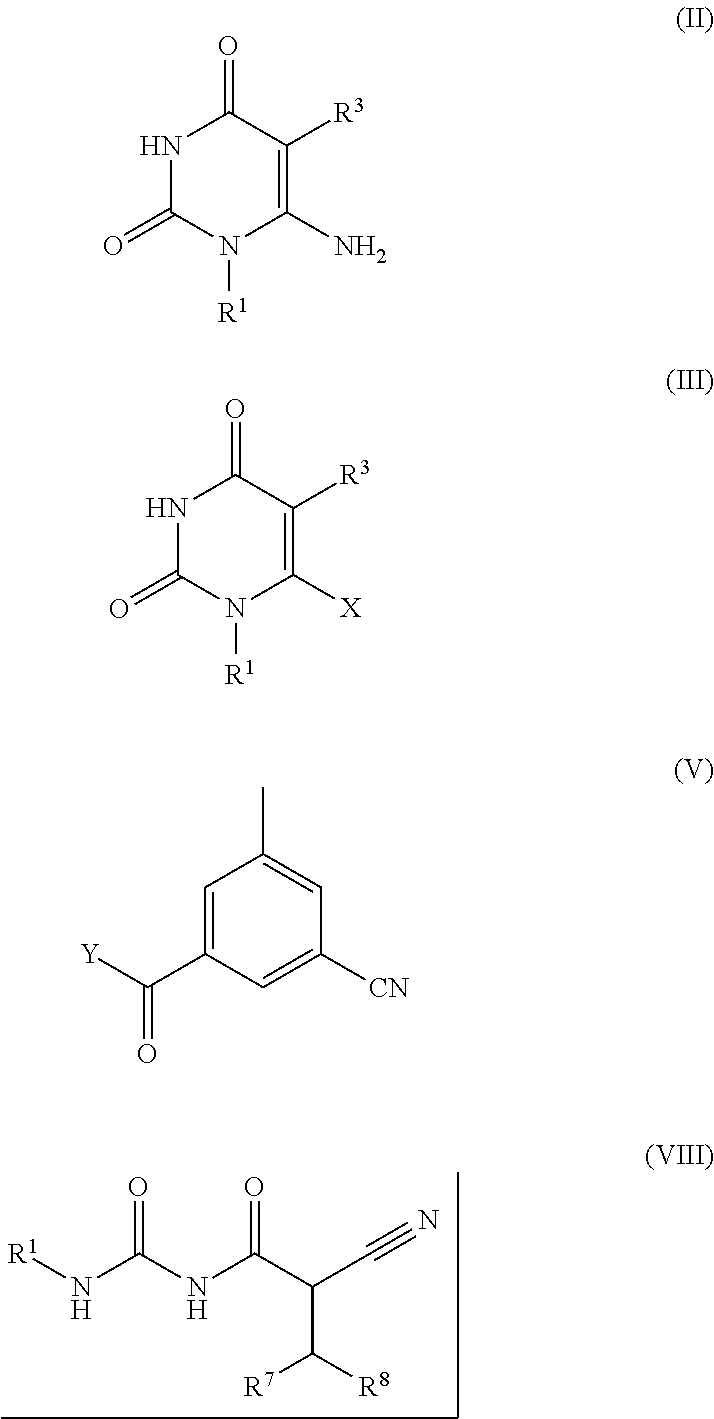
[R1]NC(NC(C(C#N)C([R8])[R7])=O)=O.N1C(=O)N([R1])C(N)=C([R3])C1=O.N1C(=O)N([R1])C([X])=C([R3])C1=O.C1=C(C([Y])=O)C=C([CN])C=C1C
